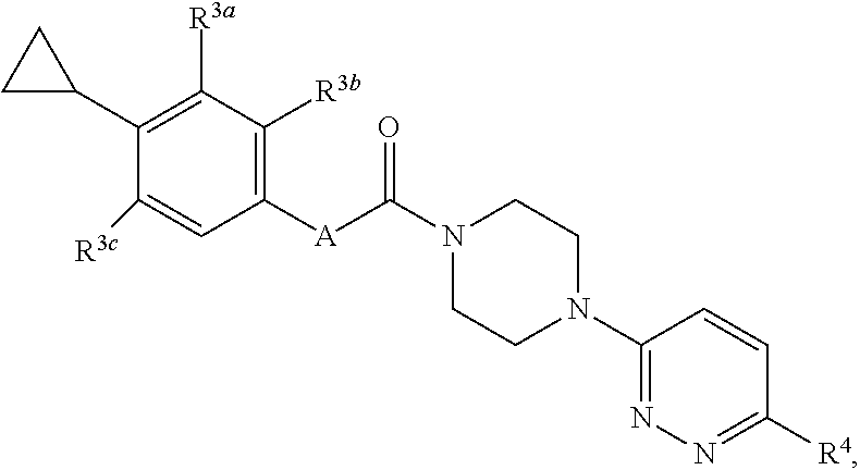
N1(C([A]C2=C([R3b])C([R3a])=C(C3CC3)C([R3c])=C2)=O)CCN(C2=NN=C([R4])C=C2)CC1
